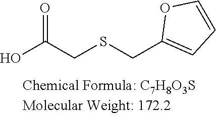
C(SCC1=CC=CO1)C(O)=O
